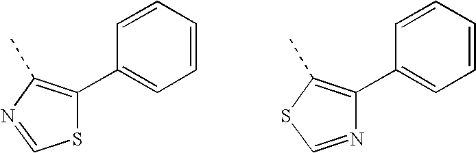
S1C(C2=CC=CC=C2)=C(C)N=C1.N1=CSC(C)=C1C1=CC=CC=C1
